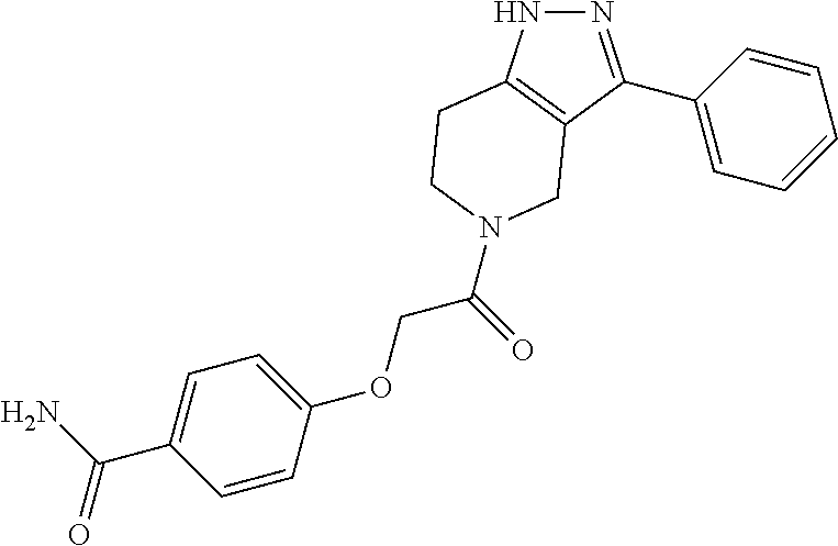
N1N=C(C2=CC=CC=C2)C2=C1CCN(C(COC1=CC=C(C(=O)N)C=C1)=O)C2
